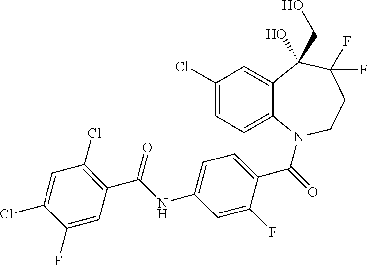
C1(Cl)=CC=C2C(=C1)C(O)(CO)C(F)(F)CCN2C(=O)C1=CC=C(NC(C2=C(Cl)C=C(Cl)C(F)=C2)=O)C=C1F
